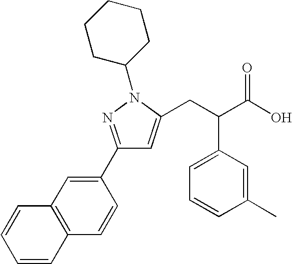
C1(C2=NN(C3CCCCC3)C(CC(C(O)=O)C3=CC=CC(C)=C3)=C2)=CC2=C(C=C1)C=CC=C2
